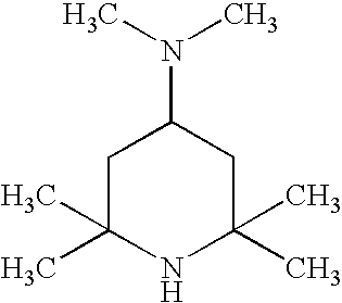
C1C(C)(C)NC(C)(C)CC1N(C)C
